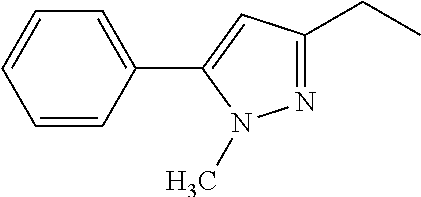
C1(CC)=NN(C)C(C2=CC=CC=C2)=C1
